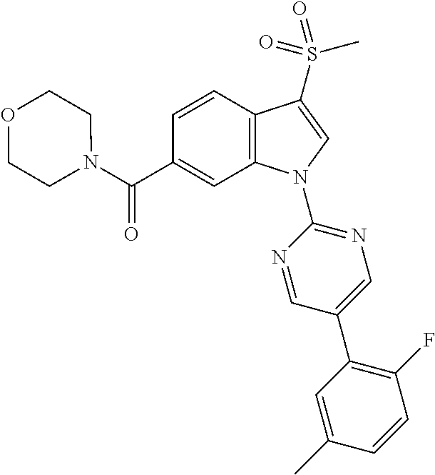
C(C1=CC2=C(C=C1)C(S(C)(=O)=O)=CN2C1=NC=C(C2=C(F)C=CC(C)=C2)C=N1)(=O)N1CCOCC1
